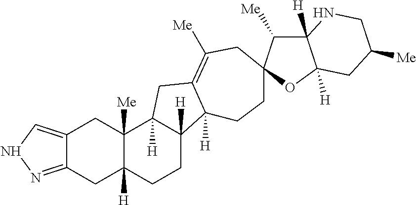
C12=NNC=C1CC1([Me])C([H])(C2)CCC2([H])C1([H])CC1=C([Me])CC3(CCC21[H])C([Me])C1([H])C([H])(O3)CC([Me])CN1
